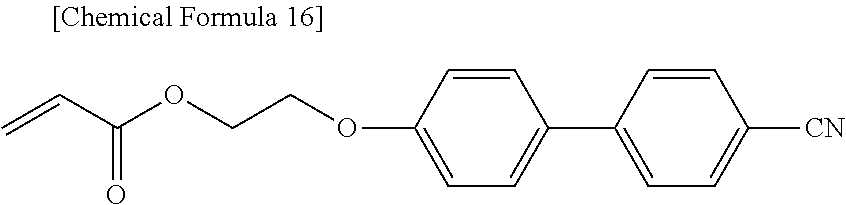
C=CC(OCCOC1=CC=C(C2=CC=C([CN])C=C2)C=C1)=O
